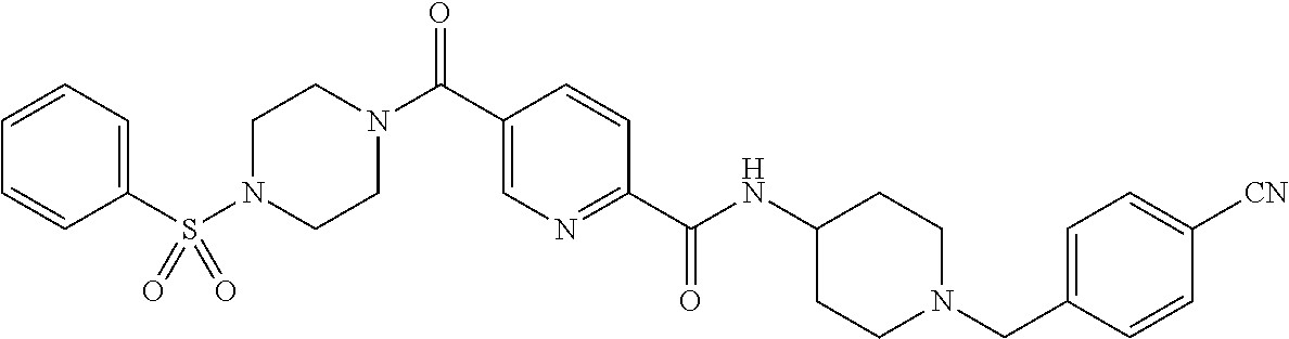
C1=CC=C(S(N2CCN(C(C3=CN=C(C(NC4CCN(CC5=CC=C([CN])C=C5)CC4)=O)C=C3)=O)CC2)(=O)=O)C=C1
